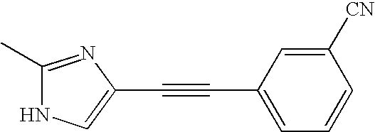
C1(C)=NC(C#CC2=CC=CC([CN])=C2)=CN1
